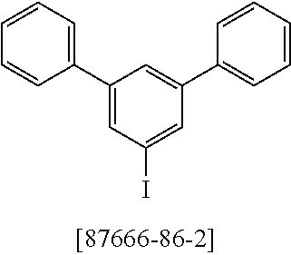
C1(C2=CC=CC=C2)=CC(I)=CC(C2=CC=CC=C2)=C1
